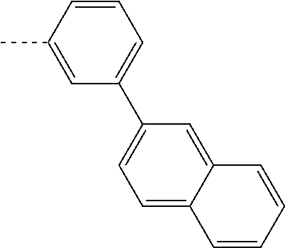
CC1=CC(C2=CC=C3C(=C2)C=CC=C3)=CC=C1
